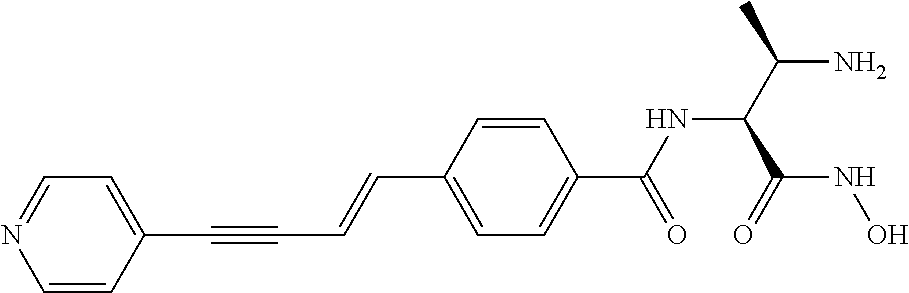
C(C1=CC=C(C(NC(C(N)C)C(NO)=O)=O)C=C1)=CC#CC1=CC=NC=C1
